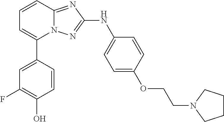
C1=CC2=NC(NC3=CC=C(OCCN4CCCC4)C=C3)=NN2C(C2=CC(F)=C(O)C=C2)=C1
